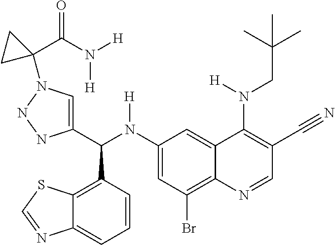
C1(N(C(C2=CN(C3(C(N([H])[H])=O)CC3)NN2)C2=C3C(=CC=C2)N=CS3)[H])=CC(Br)=C2C(=C1)C(N(CC(C)(C)C)[H])=C(C#N)C=N2
